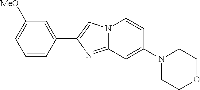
C1(C2=CN3C(=N2)C=C(N2CCOCC2)C=C3)=CC([MeO])=CC=C1
